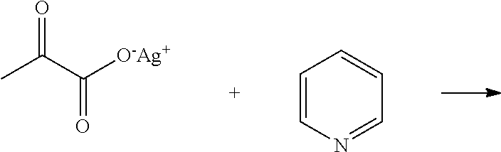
O=C(C([O-Ag+])=O)C.C1=CN=CC=C1
